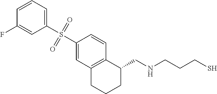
C1(S(C2=CC3=C(C=C2)C(CNCCCS)CCC3)(=O)=O)=CC=CC(F)=C1
